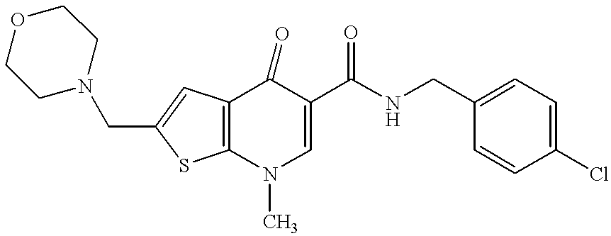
C12=C(N(C)C=C(C(NCC3=CC=C(Cl)C=C3)=O)C1=O)SC(CN1CCOCC1)=C2
